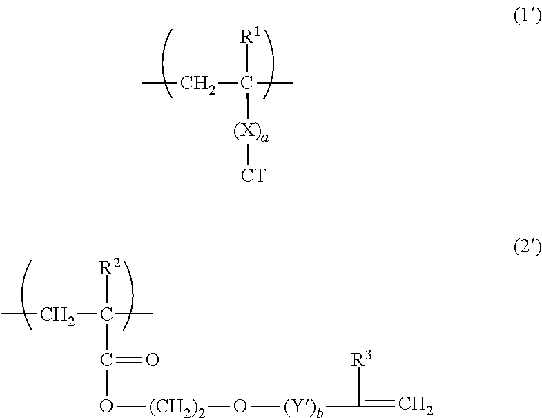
CCC(C)([R1])[(X)a][CT].CCC(C)([R2])C(=O)O[(CH2)2]O[(Y)b]C([R3])=C
